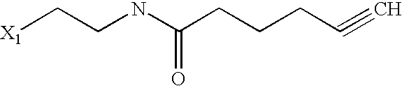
[X1]CCNC(CCCC#C)=O
